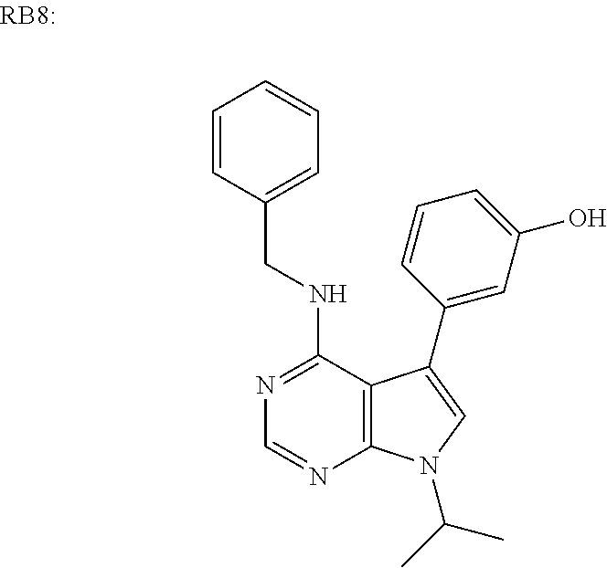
C1=CC(CNC2=NC=NC3=C2C(C2=CC(O)=CC=C2)=CN3C(C)C)=CC=C1
